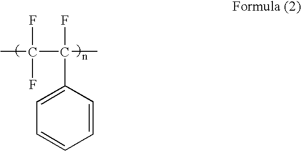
CC(F)(F)C(F)(C1=CC=CC=C1)C
